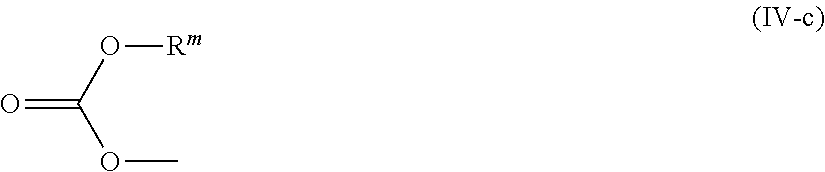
O=C(O[Rm])OC
